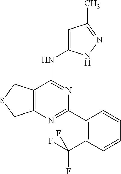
C12=C(C(NC3=CC(C)=NN3)=NC(C3=C(C(F)(F)F)C=CC=C3)=N1)CSC2
